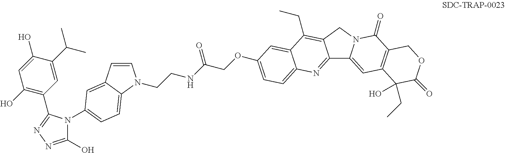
C12=NC3=CC=C(OCC(NCCN4C=CC5=CC(N6C(O)=NN=C6C6=C(O)C=C(O)C(C(C)C)=C6)=CC=C54)=O)C=C3C(CC)=C1CN1C2=CC2=C(C1=O)COC(=O)C2(CC)O
